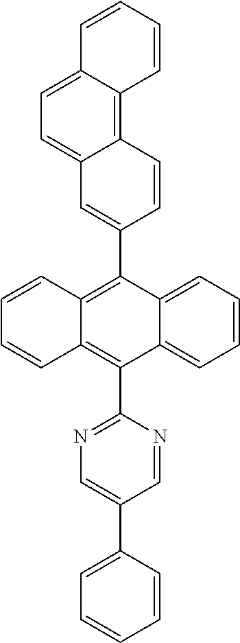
C1(C2=C3C(=C(C4=NC=C(C5=CC=CC=C5)C=N4)C4=CC=CC=C24)C=CC=C3)=CC2=CC=C3C(=C2C=C1)C=CC=C3
